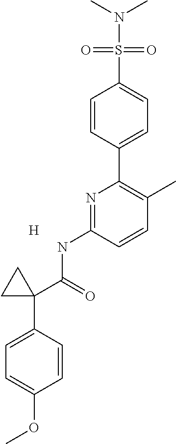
C1=CC(C2=C(C)C=CC(NC(=O)C3(C4=CC=C(OC)C=C4)CC3)=N2)=CC=C1S(=O)(=O)N(C)C.[H]
